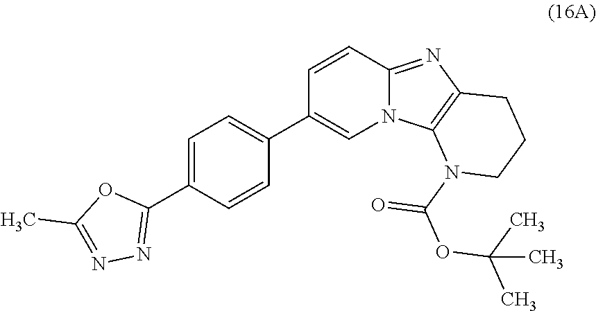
C1=CC2=NC3=C(N2C=C1C1=CC=C(C2=NN=C(C)O2)C=C1)N(C(OC(C)(C)C)=O)CCC3
